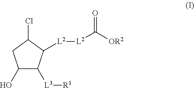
C1(O)C([L3][R1])C([L2][L2]C([OR2])=O)C(Cl)C1
